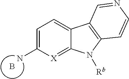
C1=C(N)[X]=C2C(=C1)C1=C(N2[Rb])C=CN=C1.B
